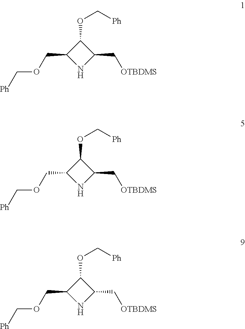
C1(OC[Ph])C(COC[Ph])NC1C[OTBDMS].C1(OC[Ph])C(COC[Ph])NC1C[OTBDMS].C1(OC[Ph])C(COC[Ph])NC1C[OTBDMS]
